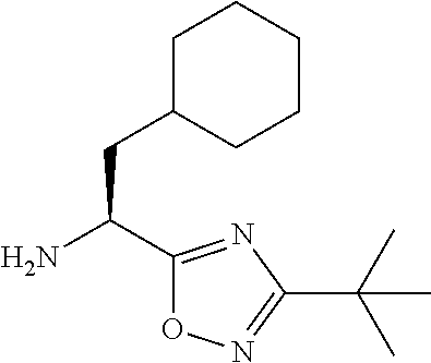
C1(C(N)CC2CCCCC2)=NC(C(C)(C)C)=NO1
